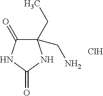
C1(CC)(CN)C(=O)NC(=O)N1.Cl
